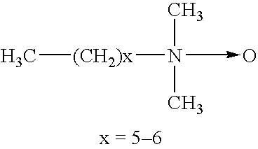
C[(CH2)x]N(C)(C)->O
